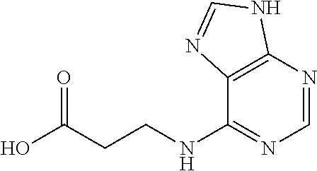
OC(CCNC1=NC=NC2=C1N=CN2)=O
